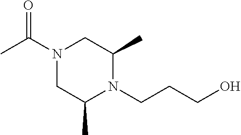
N1(C(C)=O)CC(C)N(CCCO)C(C)C1
